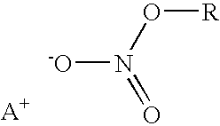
[-O]N(O[R])=O
